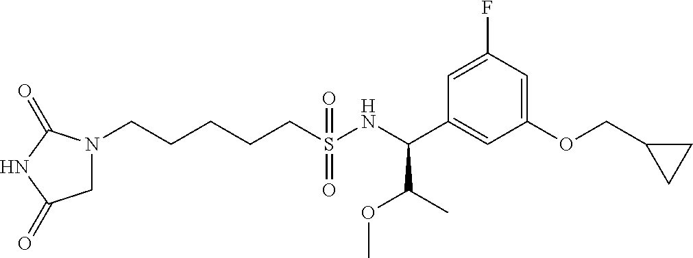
N1(CCCCCS(NC(C2=CC(OCC3CC3)=CC(F)=C2)C(C)OC)(=O)=O)CC(=O)NC1=O
